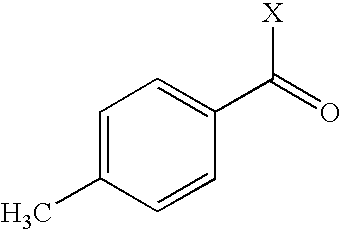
C1=C(C)C=CC(C([X])=O)=C1
